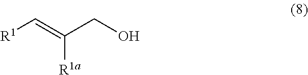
[R1]C=C(CO)[R1a]
